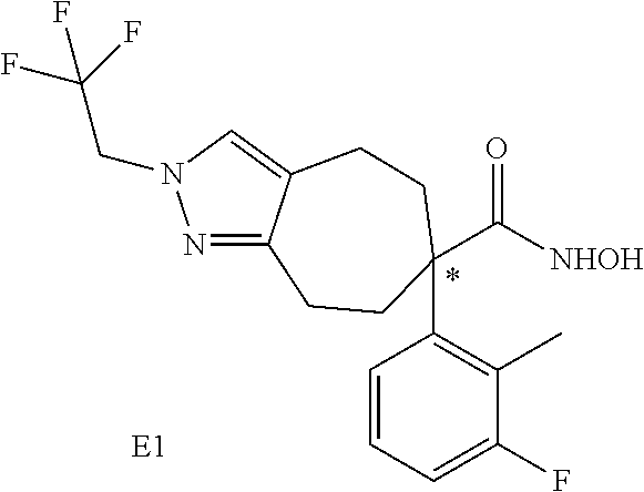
N1=C2C(=CN1CC(F)(F)F)CCC(C([NHOH])=O)(C1=C(C)C(F)=CC=C1)CC2.*.[E1]
